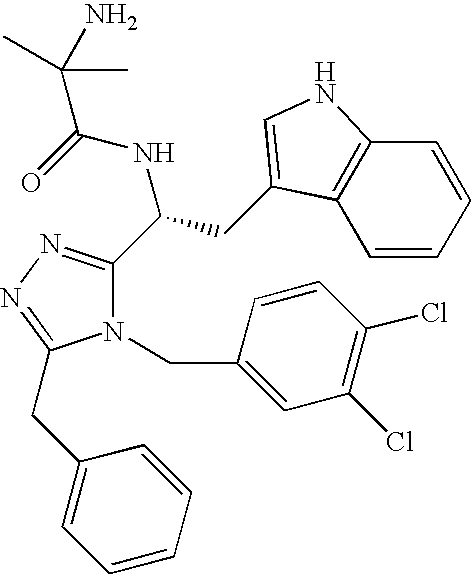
N1(CC2=CC(Cl)=C(Cl)C=C2)C(C(CC2=CNC3=C2C=CC=C3)NC(=O)C(N)(C)C)=NN=C1CC1=CC=CC=C1
